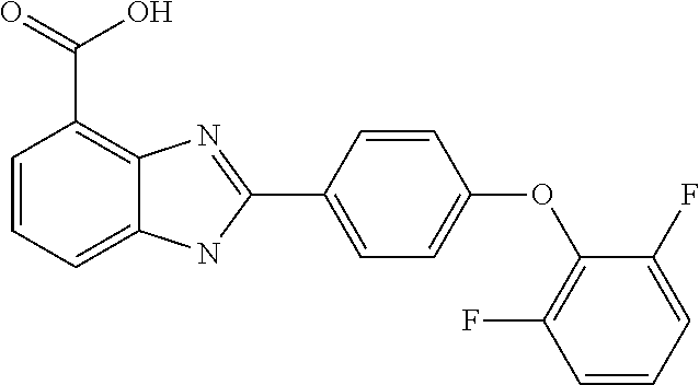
C1=CC=C2C(=C1C(=O)O)N=C(C1=CC=C(OC3=C(F)C=CC=C3F)C=C1)N2
